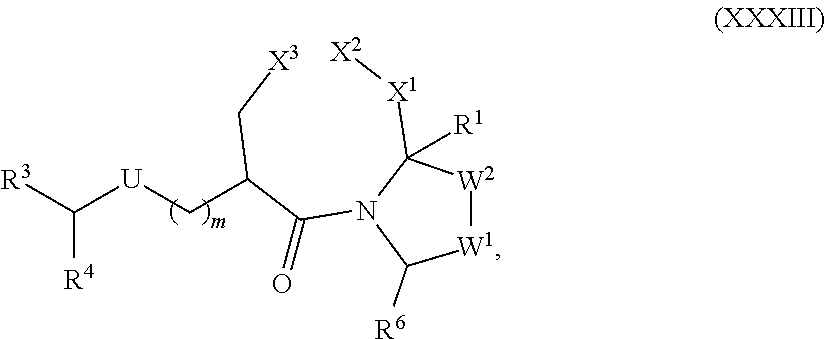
[R3]C([U]CC(C(N1C([X1][X2])([R1])[W2][W1]C1[R6])=O)C[X3])[R4]
